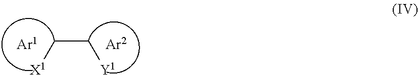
[X1]CC[Y1]
